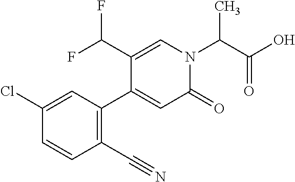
C1(C2=C(C#N)C=CC(Cl)=C2)=CC(=O)N(C(C(O)=O)C)C=C1C(F)F
